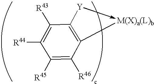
C1([R45])=C([R46])C([M(X)a(L)b])=C([Y])C([R43])=C1[R44]
